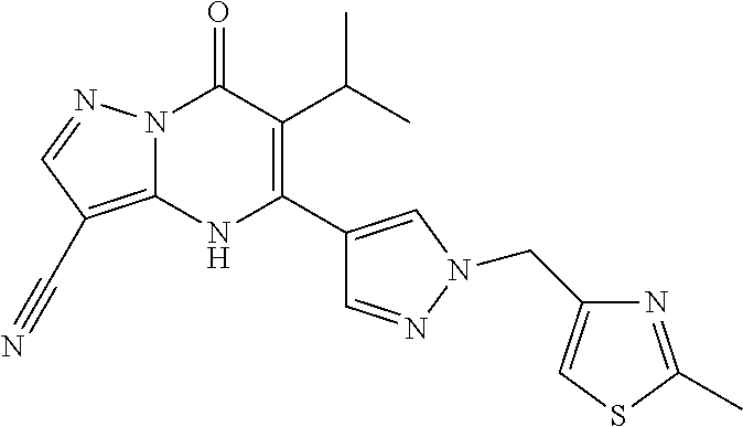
N12C(=C(C#N)C=N1)NC(C1=CN(CC3=CSC(C)=N3)N=C1)=C(C(C)C)C2=O
